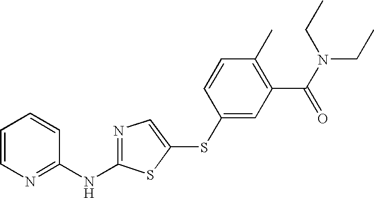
C1=CN=C(NC2=NC=C(SC3=CC(C(N(CC)CC)=O)=C(C)C=C3)S2)C=C1
